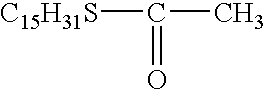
[C15H31S]C(C)=O
